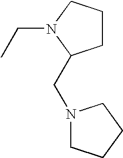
C1CCN(CC)C1CN1CCCC1
